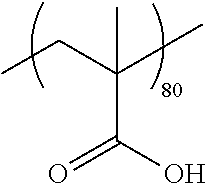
C(C)C(C)(C)C(O)=O
